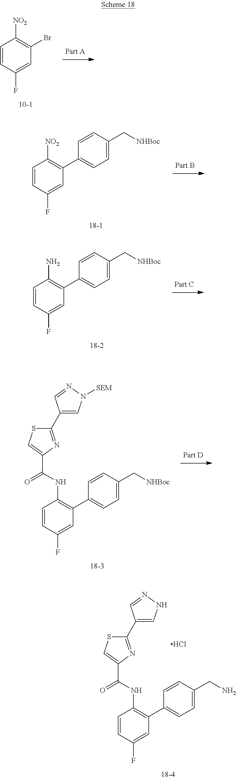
C1=CC(F)=CC(Br)=C1[NO2].C1=CC(F)=CC(C2=CC=C(C[NHBoc])C=C2)=C1[NO2].C1=CC(F)=CC(C2=CC=C(C[NHBoc])C=C2)=C1N.C1=CC(F)=CC(C2=CC=C(C[NHBoc])C=C2)=C1NC(C1=CSC(C2=CN([SEM])N=C2)=N1)=O.C1=CC(F)=CC(C2=CC=C(CN)C=C2)=C1NC(C1=CSC(C2=CNN=C2)=N1)=O.Cl
